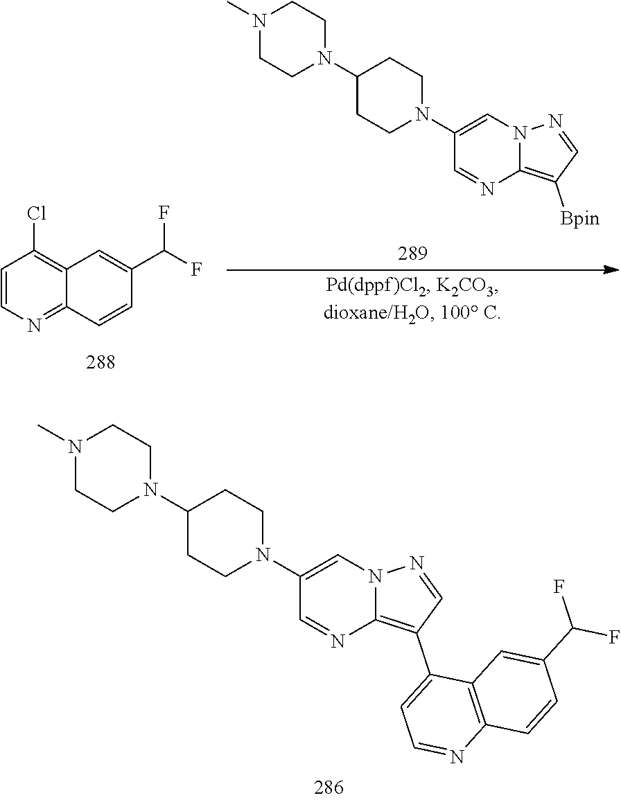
C1CN(C)CCN1C1CCN(C2=CN3N=CC(C4=CC=NC5=C4C=C(C(F)F)C=C5)=C3N=C2)CC1.C1CN(C)CCN1C1CCN(C2=CN3N=CC([Bpin])=C3N=C2)CC1.C1=CN=C2C(=C1Cl)C=C(C(F)F)C=C2
